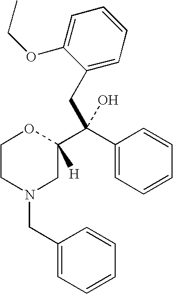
C1CN(CC2=CC=CC=C2)CC(C(C2=CC=CC=C2)(CC2=CC=CC=C2OCC)O)([H])O1
